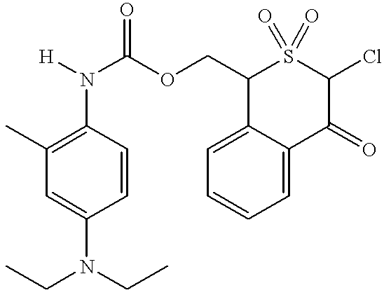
C1(N([H])C(OCC2S(=O)(=O)C(Cl)C(=O)C3=CC=CC=C23)=O)=C(C)C=C(N(CC)CC)C=C1
